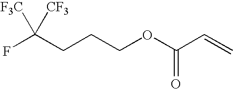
FC(CCCOC(C=C)=O)([F3C])[CF3]
